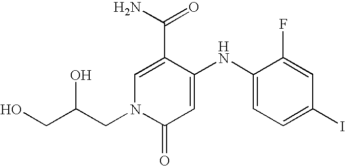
C1(C(=O)N)=CN(CC(CO)O)C(=O)C=C1NC1=CC=C(I)C=C1F
